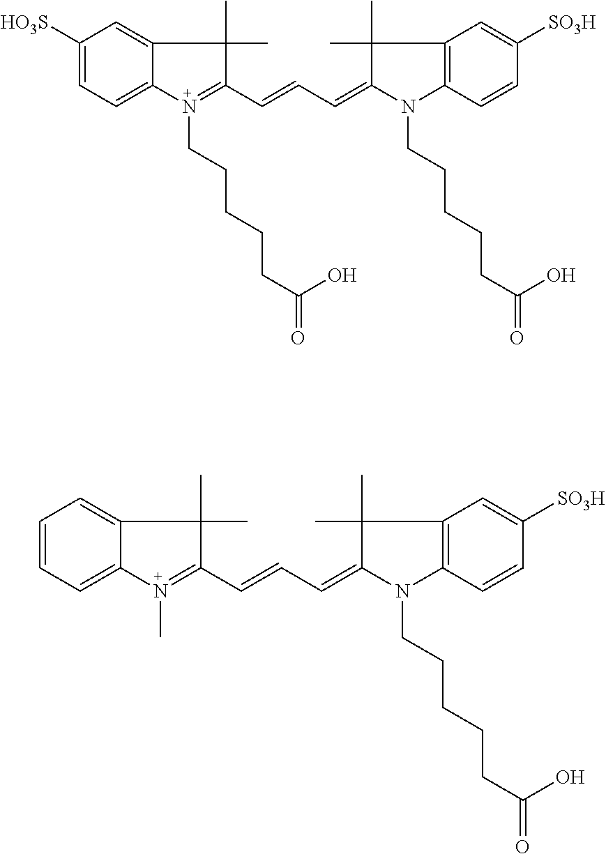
C1=CC=C2C(=C1)C(C)(C)C(C=CC=C1N(CCCCCC(=O)O)C3=C(C1(C)C)C=C([SO3H])C=C3)=N2C.C1([HO3S])=CC=C2C(=C1)C(C)(C)C(C=CC=C1N(CCCCCC(=O)O)C3=C(C1(C)C)C=C([SO3H])C=C3)=N2CCCCCC(=O)O
